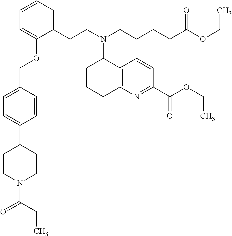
C1(CCN(CCCCC(OCC)=O)C2CCCC3=C2C=CC(C(OCC)=O)=N3)=CC=CC=C1OCC1=CC=C(C2CCN(C(=O)CC)CC2)C=C1
